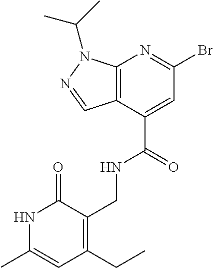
C12=C(C(C(NCC3=C(CC)C=C(C)NC3=O)=O)=CC(Br)=N1)C=NN2C(C)C
